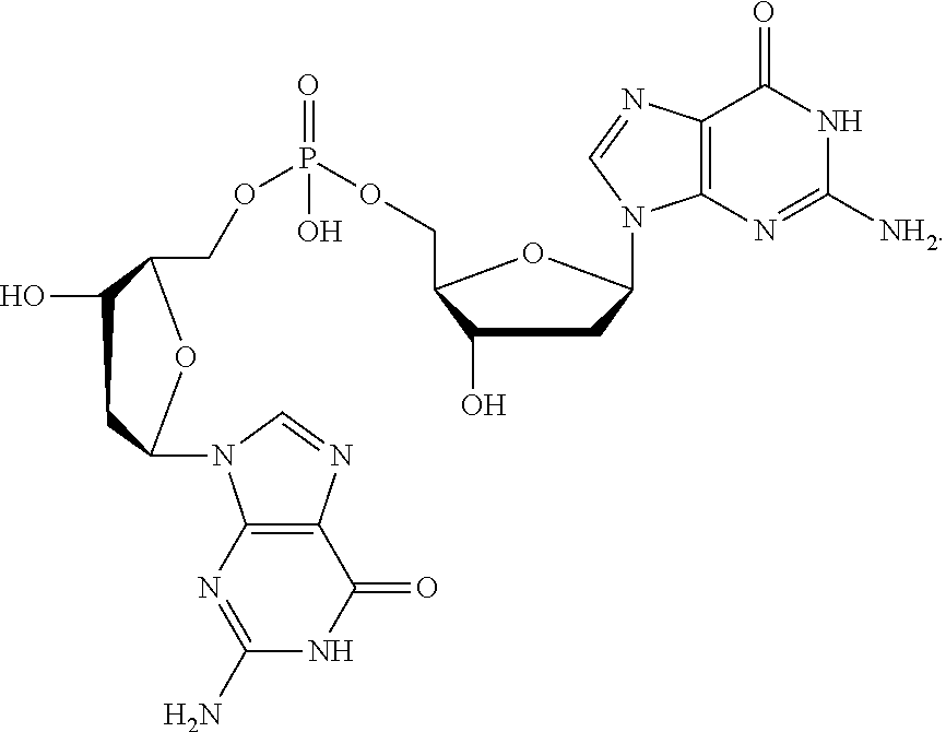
N1C([NH2])=NC2=C(C1=O)N=CN2C1CC(O)C(COP(=O)(OCC2C(O)CC(N3C4=C(C(=O)NC(N)=N4)N=C3)O2)O)O1
